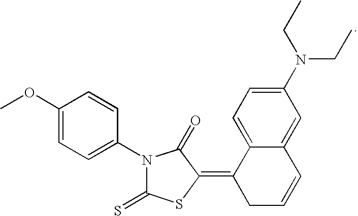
COC1=CC=C(N2C(=S)SC(=C3CC=CC4=CC(N(CC)CC)=CC=C34)C2=O)C=C1
